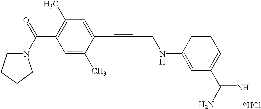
C1(C)=C(C(N2CCCC2)=O)C=C(C)C(C#CCNC2=CC(C(N)=N)=CC=C2)=C1.[H]
